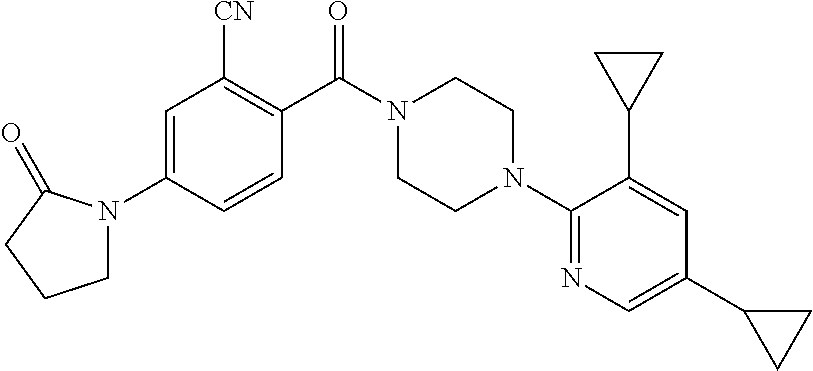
C1=C(N2CCCC2=O)C=CC(C(N2CCN(C3=NC=C(C4CC4)C=C3C3CC3)CC2)=O)=C1[CN]
